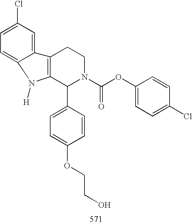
C12=C(C(C3=CC=C(OCCO)C=C3)N(C(OC3=CC=C(Cl)C=C3)=O)CC1)N([H])C1=CC=C(Cl)C=C21
